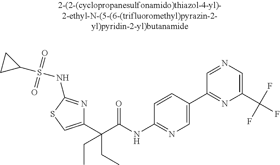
C1(C(C(NC2=NC=C(C3=NC(C(F)(F)F)=CN=C3)C=C2)=O)(CC)CC)=CSC(NS(C2CC2)(=O)=O)=N1
